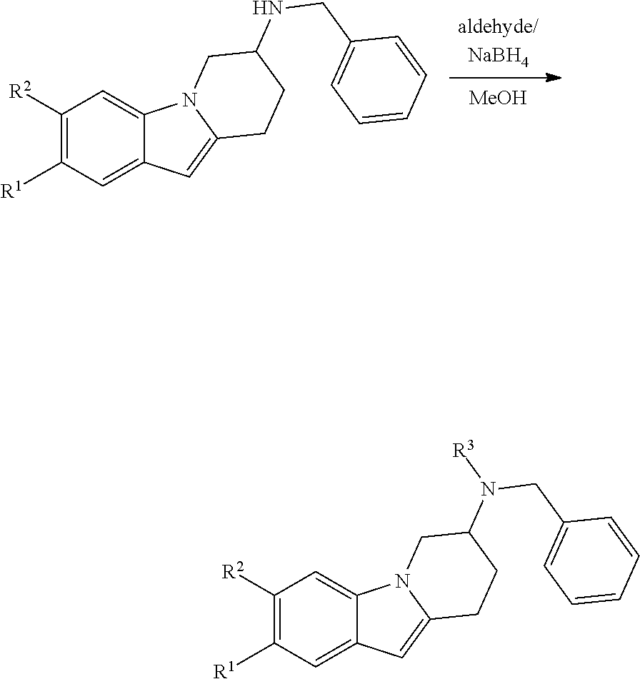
C1([R2])=C([R1])C=C2C(=C1)N1C(=C2)CCC(N(CC2=CC=CC=C2)[R3])C1.C1([R2])=C([R1])C=C2C(=C1)N1C(=C2)CCC(NCC2=CC=CC=C2)C1.[MeOH]
